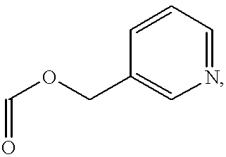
C(OCC1=CN=CC=C1)=O
